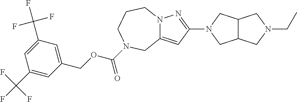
C1(C(F)(F)F)=CC(COC(=O)N2CCCN3C(=CC(N4CC5C(C4)CN(CC)C5)=N3)C2)=CC(C(F)(F)F)=C1
